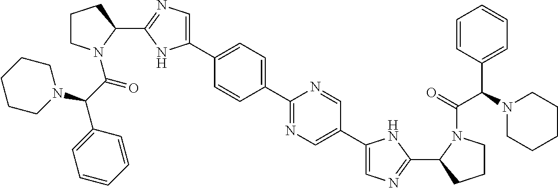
C1(C2=CC=C(C3=NC=C(C4=CN=C(C5CCCN5C(=O)C(C5=CC=CC=C5)N5CCCCC5)N4)C=N3)C=C2)=CN=C(C2CCCN2C(C(C2=CC=CC=C2)N2CCCCC2)=O)N1
